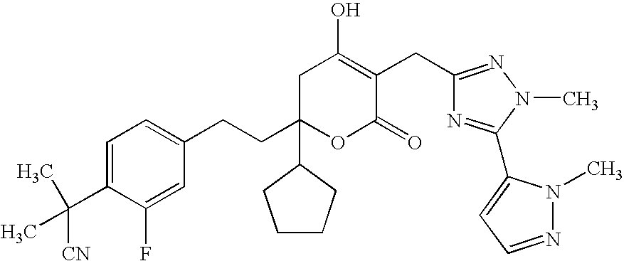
C1=C(C([CN])(C)C)C(F)=CC(CCC2(C3CCCC3)OC(=O)C(CC3=NN(C)C(C4=CC=NN4C)=N3)=C(O)C2)=C1
